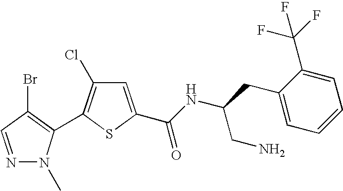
N1=CC(Br)=C(C2=C(Cl)C=C(C(NC(CC3=CC=CC=C3C(F)(F)F)CN)=O)S2)N1C
